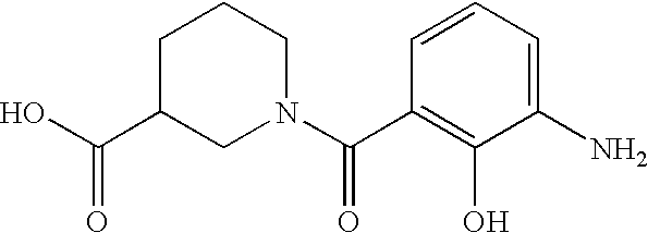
C1(N)=CC=CC(C(=O)N2CCCC(C(O)=O)C2)=C1O
